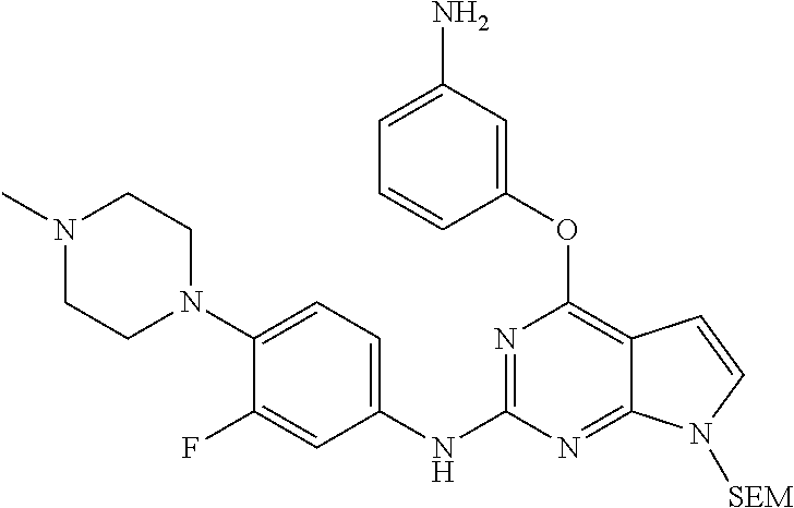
N1=C(NC2=CC=C(N3CCN(C)CC3)C(F)=C2)N=C2C(=C1OC1=CC(N)=CC=C1)C=CN2[SEM]
